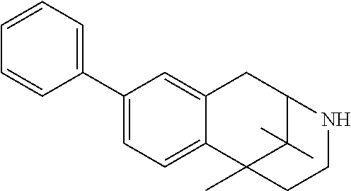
C12=CC(C3=CC=CC=C3)=CC=C1C1(C)C(C)(C)C(C2)NCC1
